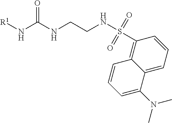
[R1]NC(NCCNS(=O)(=O)C1=C2C(=CC=C1)C(N(C)C)=CC=C2)=O
